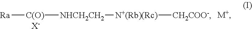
[Ra][C(O)][NHCH2CH2][N+(Rb)(Rc)][CH2COO-].[M+].[X-]
